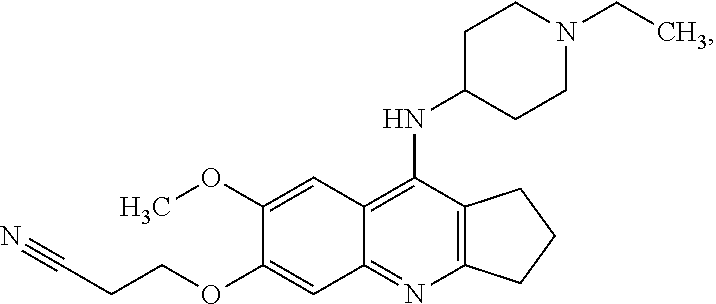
C12=C(N=C3C(=C1NC1CCN(CC)CC1)C=C(OC)C(OCCC#N)=C3)CCC2
